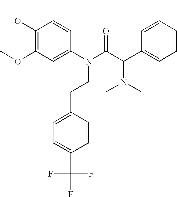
C1(OC)=C(OC)C=C(N(C(C(C2=CC=CC=C2)N(C)C)=O)CCC2=CC=C(C(F)(F)F)C=C2)C=C1
